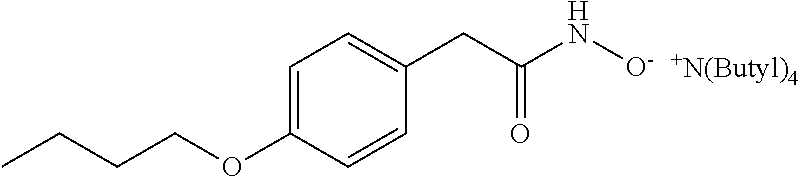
C1=C(OCCCC)C=CC(CC(N[O-])=O)=C1.[+N(Butyl)4]
